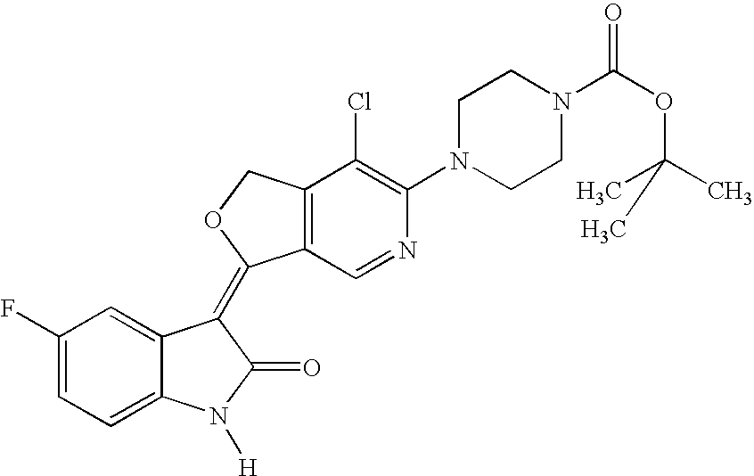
C1(F)=CC=C2C(=C1)C(=C1C3=C(CO1)C(Cl)=C(N1CCN(C(OC(C)(C)C)=O)CC1)N=C3)C(=O)N2[H]
